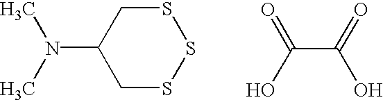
C1SSSCC1N(C)C.C(C(=O)O)(O)=O
